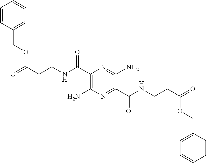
C1=CC=CC(COC(CCNC(C2=NC(N)=C(C(NCCC(OCC3=CC=CC=C3)=O)=O)N=C2N)=O)=O)=C1
